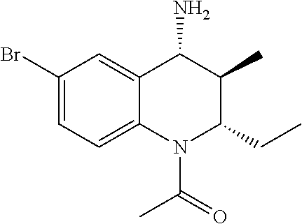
C1(Br)=CC=C2C(=C1)C(N)C(C)C(CC)N2C(C)=O
